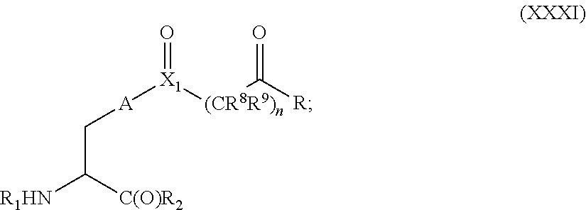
C(C([R1HN])[C(O)R2])[A][X1]([(CR8R9)n]C([R])=O)=O
